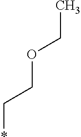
O(CC*)CC
